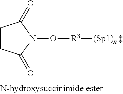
C1CC(=O)N(O[R3][(Sp1)n ])C1=O
